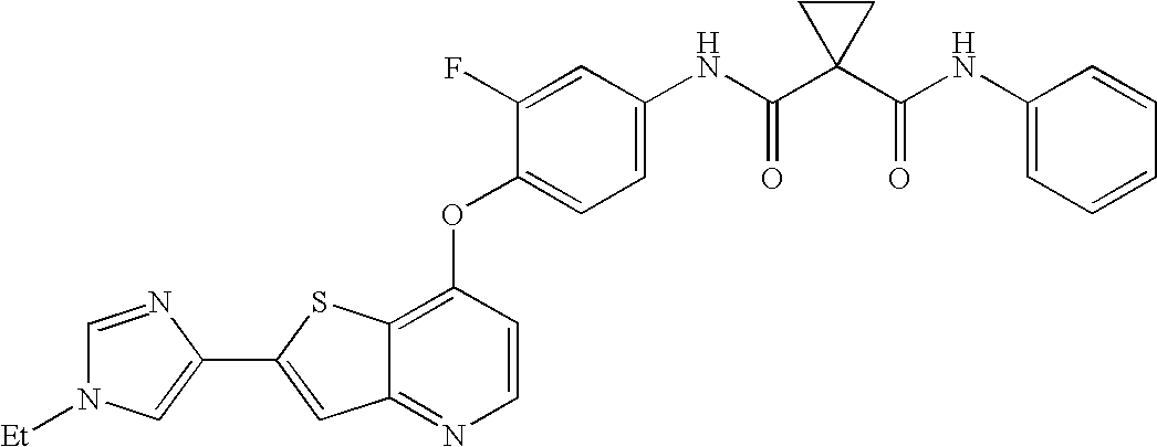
C1=NC(C2=CC3=NC=CC(OC4=CC=C(NC(=O)C5(C(NC6=CC=CC=C6)=O)CC5)C=C4F)=C3S2)=CN1[Et]
